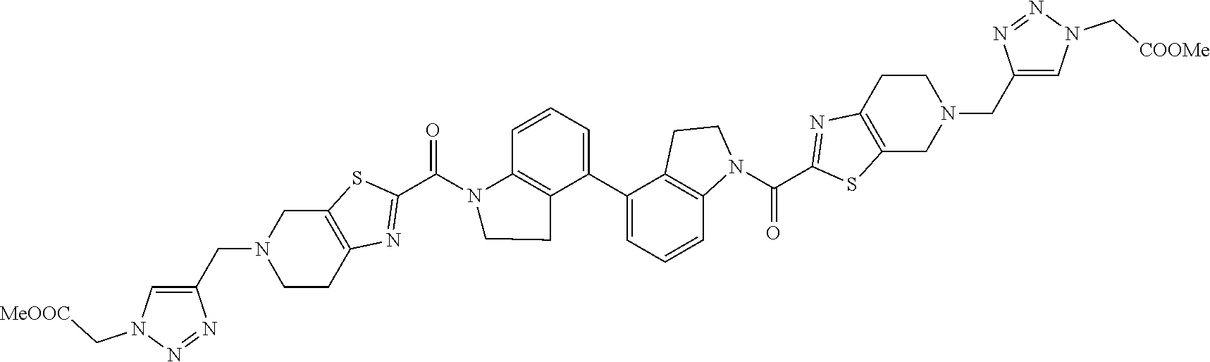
C12=C(SC(C(N3C4=C(C(C5=CC=CC6=C5CCN6C(C5=NC6=C(S5)CN(CC5=CN(C[COOMe])N=N5)CC6)=O)=CC=C4)CC3)=O)=N1)CN(CC1=CN(C[MeOOC])N=N1)CC2
